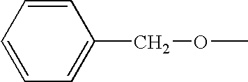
C1(COC)=CC=CC=C1
